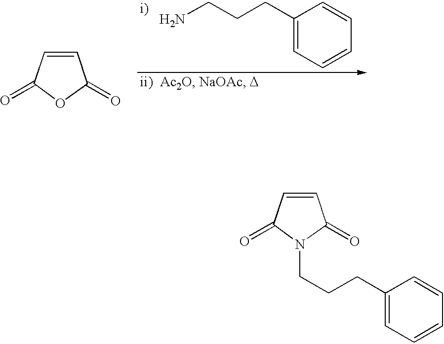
C1=CC(=O)OC1=O.C1(CCCN)=CC=CC=C1.C1=CC(=O)N(CCCC2=CC=CC=C2)C1=O
